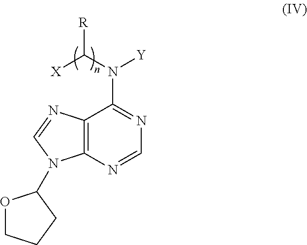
C12=C(N=CN=C1N([Y])C([X])[R])N(C1OCCC1)C=N2
